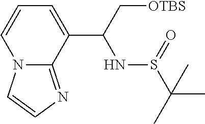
S(=O)(C(C)(C)C)NC(C1=CC=CN2C1=NC=C2)C[OTBS]
